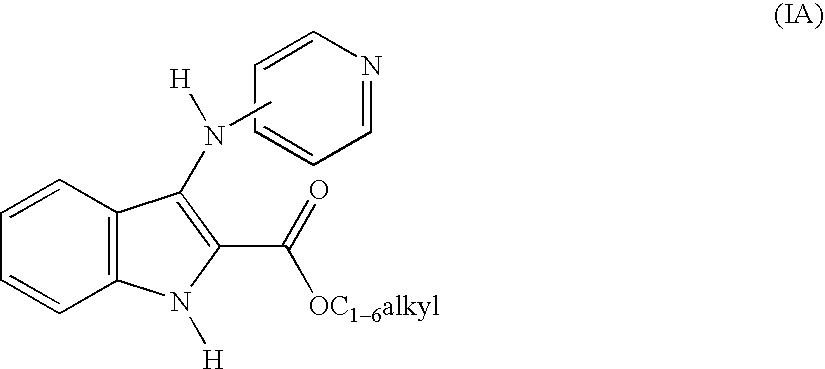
C1=CC2=C(C=C1)N([H])C(C(=O)[OC16alkyl])=C2N([H])C.C1=CC=CC=N1
